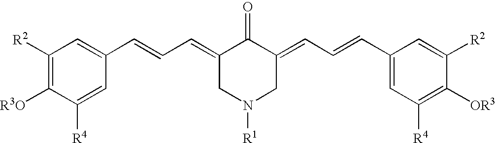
C1([R2])=C([R3O])C([R4])=CC(C=CC=C2CN([R1])CC(=CC=CC3=CC([R4])=C([OR3])C([R2])=C3)C2=O)=C1
